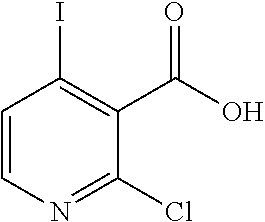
C1=CN=C(Cl)C(C(O)=O)=C1I
